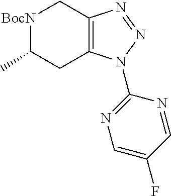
[BocN]1C(C)CC2=C(C1)N=NN2C1=NC=C(F)C=N1
